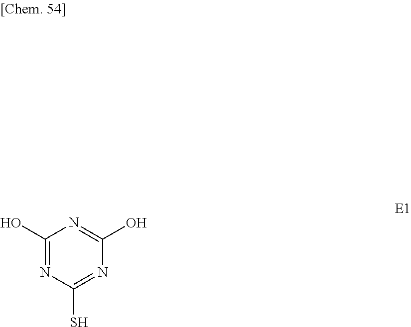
C1(O)=NC(S)=NC(O)=N1
